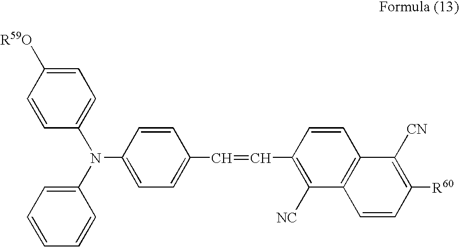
C1=CC([R59O])=CC=C1N(C1=CC=CC=C1)C1=CC=C(C=CC2=C([NC])C3=C(C=C2)C([CN])=C([R60])C=C3)C=C1
